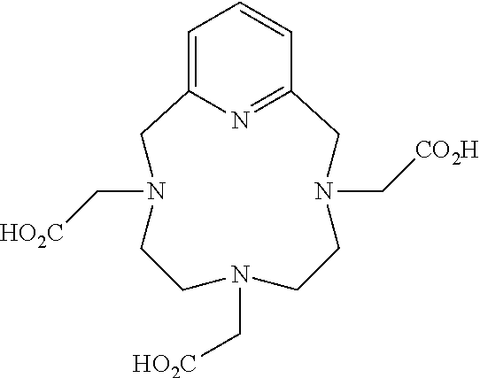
C1=C2N=C(C=C1)CN(C[CO2H])CCN(C[HO2C])CCN(C[HO2C])C2
